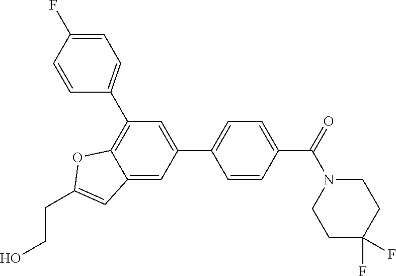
C1(C2=CC=C(C(=O)N3CCC(F)(F)CC3)C=C2)=CC(C2=CC=C(F)C=C2)=C2C(=C1)C=C(CCO)O2
